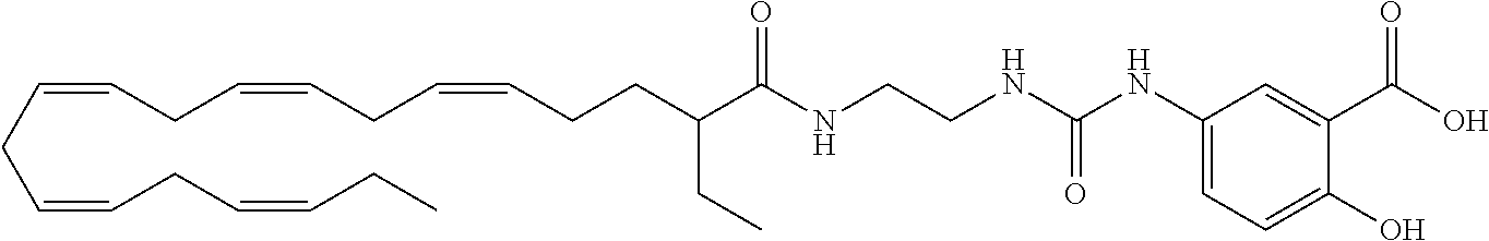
C(C=CCC=CCC=CCCC(C(NCCNC(NC1=CC=C(O)C(C(O)=O)=C1)=O)=O)CC)C=CCC=CCC
